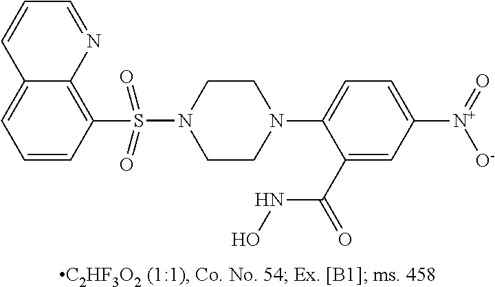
N1(C2=CC=C([N+](=O)[O-])C=C2C(=O)NO)CCN(S(=O)(=O)C2=C3C(=CC=C2)C=CC=N3)CC1
